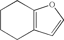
C1CCC2=C(C1)OC=C2
